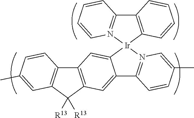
C12=C(C([R13])([R13])C3=C1C=CC(C)=C3)C=C1C(=C2)[Ir]2(N3=C1C=CC(C)=C3)C1=C(C3=N2C=CC=C3)C=CC=C1
